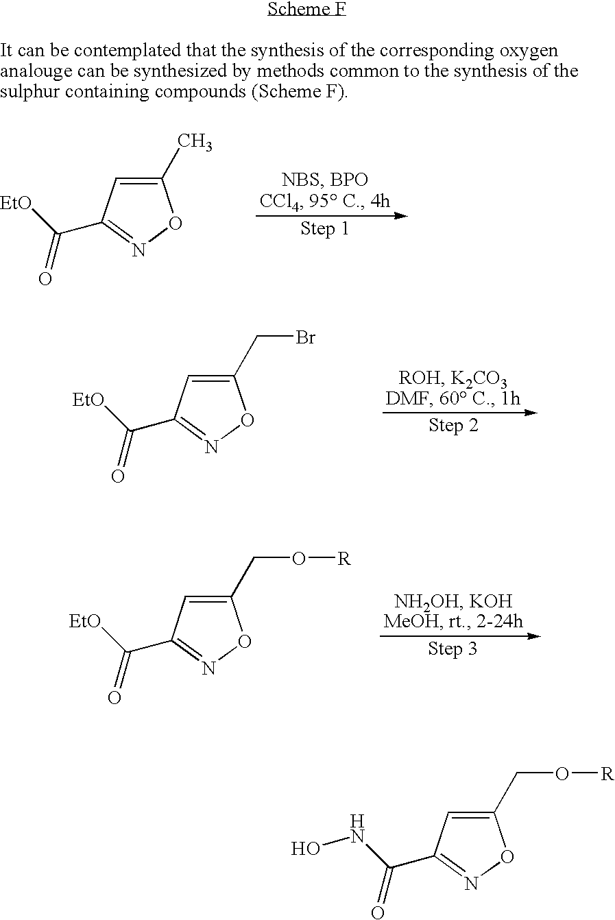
C1(C)=CC(C([EtO])=O)=NO1.C1(CBr)=CC(C([EtO])=O)=NO1.C1(CO[R])=CC(C([EtO])=O)=NO1.C1(CO[R])=CC(C(NO)=O)=NO1
